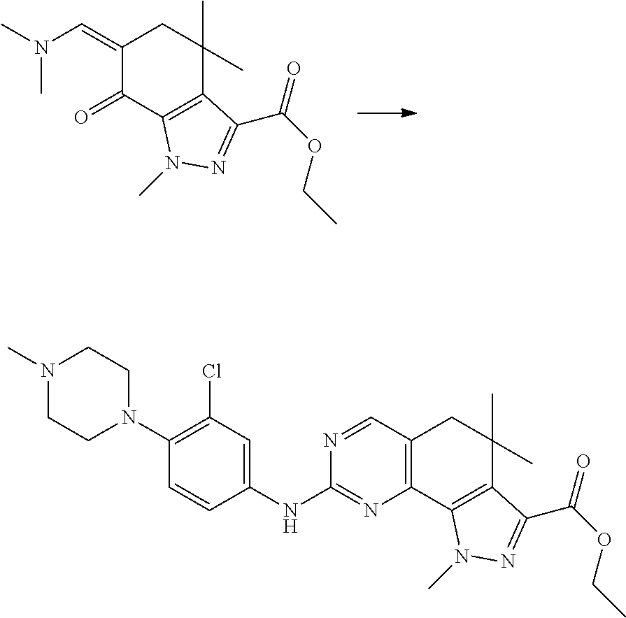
C1(=O)C2=C(C(C)(C)CC1=CN(C)C)C(C(=O)OCC)=NN2C.C12=C(CC(C)(C)C3=C1N(C)N=C3C(=O)OCC)C=NC(NC1=CC(Cl)=C(N3CCN(C)CC3)C=C1)=N2
